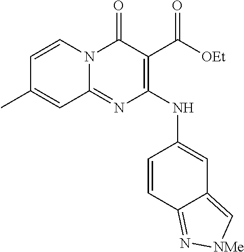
C1=CN2C(=NC(NC3=CC4=C[NMe]N=C4C=C3)=C(C([OEt])=O)C2=O)C=C1C
